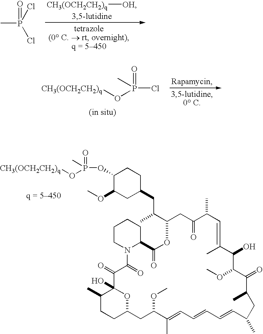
CP(Cl)(Cl)=O.[CH3(OCH2CH2)q][OH].CP(Cl)(=O)O[CH3(OCH2CH2)q].O(C1C(OC)CC(CC(C2CC(=O)C(C)C=C(C)C(O)C(OC)C(=O)C(C)CC(C)C=CC=CC=C(C)C(OC)CC3CCC(C)C(O)(O3)C(=O)C(=O)N3CCCCC3C(=O)O2)C)CC1)P(=O)(O[CH3(OCH2CH2)q])C
